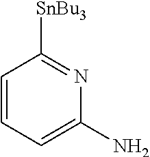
C1=CC=C(N)N=C1[SnBu3]
